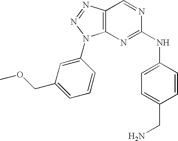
C12=C(N=NN1C1=CC(COC)=CC=C1)C=NC(NC1=CC=C(CN)C=C1)=N2
